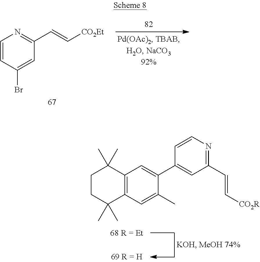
C1=CC(Br)=CC(C=C[CO2Et])=N1.C12=C(C=C(C)C(C3=CC(C=C[CO2R])=NC=C3)=C1)C(C)(C)CCC2(C)C
